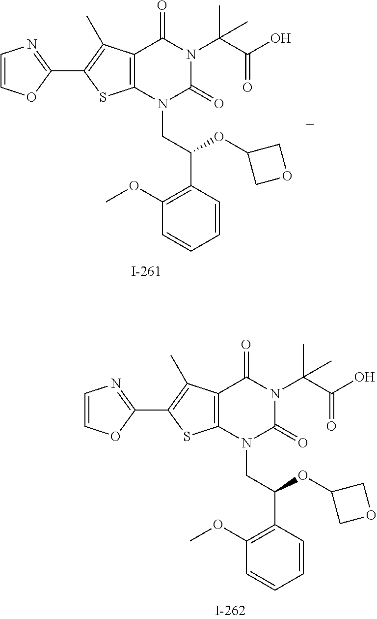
C12=C(SC(C3=NC=CO3)=C1C)N(CC(C1=C(OC)C=CC=C1)OC1COC1)C(=O)N(C(C(O)=O)(C)C)C2=O.C12=C(SC(C3=NC=CO3)=C1C)N(CC(C1=C(OC)C=CC=C1)OC1COC1)C(=O)N(C(C(O)=O)(C)C)C2=O
